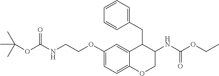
C1(OCCNC(=O)OC(C)(C)C)=CC=C2C(=C1)C(CC1=CC=CC=C1)C(NC(OCC)=O)CO2
